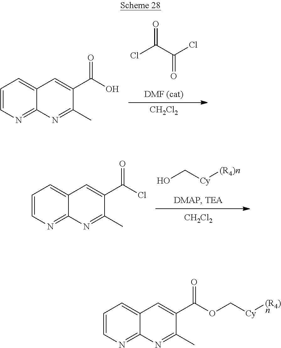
C(Cl)(C(Cl)=O)=O.[CH2Cl2].C1=CN=C2C(=C1)C=C(C(O)=O)C(C)=N2.[Cy]([(R4)n])CO.[CH2Cl2].C1=CN=C2C(=C1)C=C(C(Cl)=O)C(C)=N2.C1=CN=C2C(=C1)C=C(C(OC[Cy][(R4)n])=O)C(C)=N2
